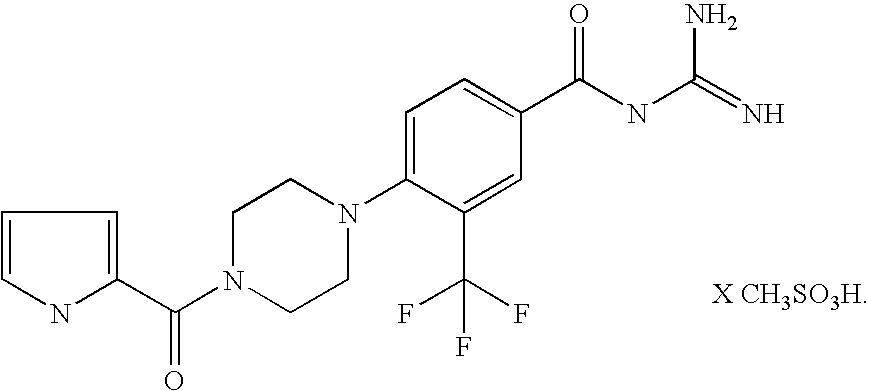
C(N1CCN(C2=CC=C(C(NC(N)=N)=O)C=C2C(F)(F)F)CC1)(=O)C1=CC=CN1
